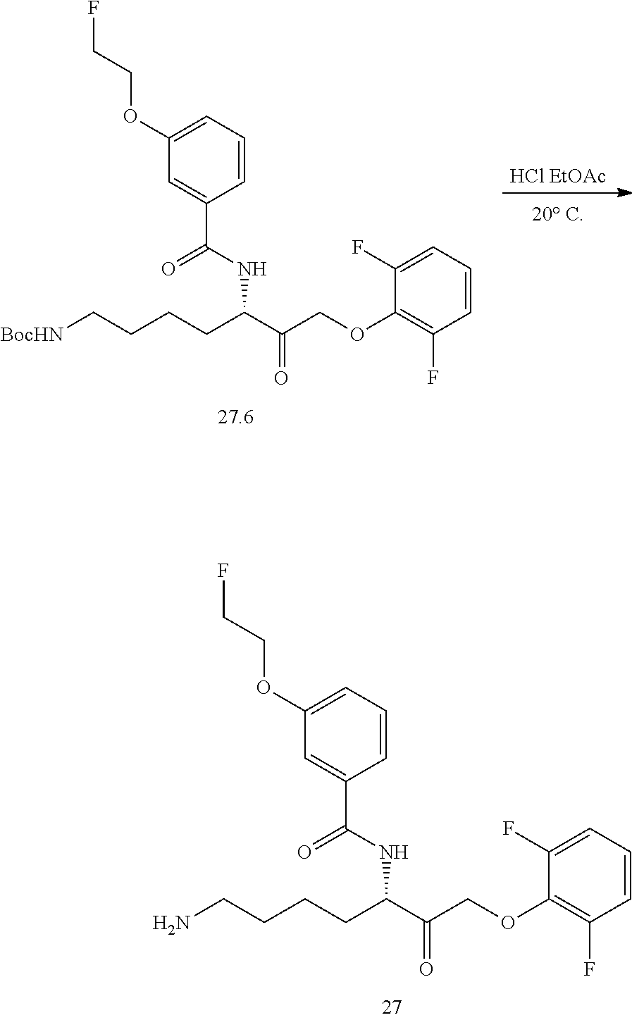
C(NC(C(COC1=C(F)C=CC=C1F)=O)CCCCN)(=O)C1=CC(OCCF)=CC=C1.[HCl EtOAc].C(NC(C(COC1=C(F)C=CC=C1F)=O)CCCC[BocHN])(=O)C1=CC(OCCF)=CC=C1
